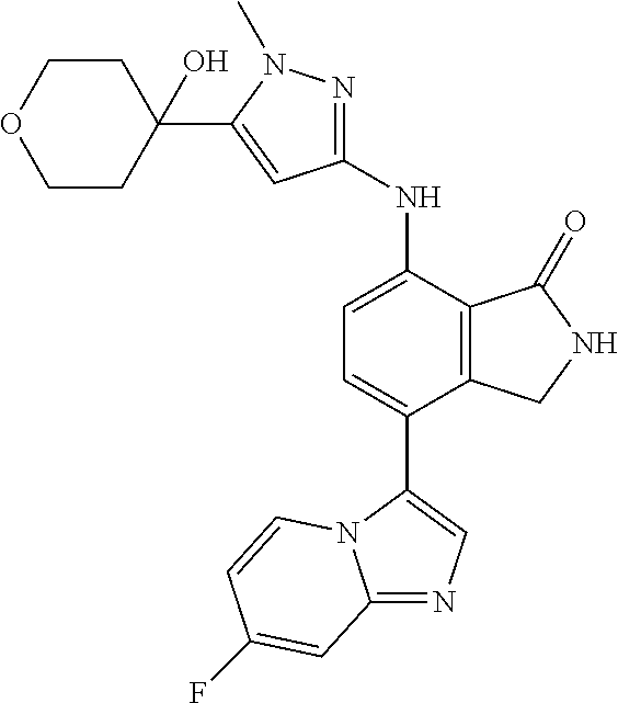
C1(NC2=CC=C(C3=CN=C4N3C=CC(F)=C4)C3=C2C(=O)NC3)=NN(C)C(C2(O)CCOCC2)=C1
